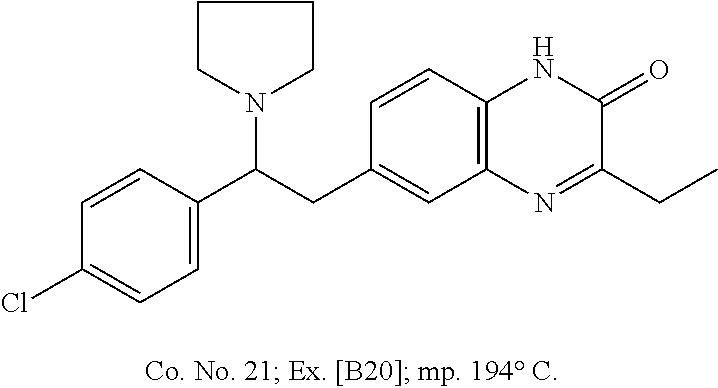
C1=CC(C(CC2=CC3=C(C=C2)NC(=O)C(CC)=N3)N2CCCC2)=CC=C1Cl
